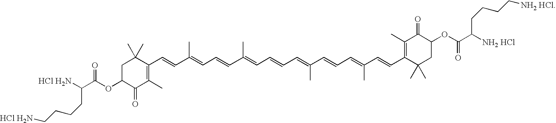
C1C(OC(C([HCl H2N])CCCC[HCl H2N])=O)C(=O)C(C)=C(C=CC(=CC=CC(C)=CC=CC=C(C=CC=C(C=CC2=C(C)C(=O)C(OC(C([NH2 HCl])CCCC[NH2 HCl])=O)CC2(C)C)C)C)C)C1(C)C
